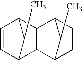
C1=CC2C(C)C1C1C3CCC(C21)C3C
